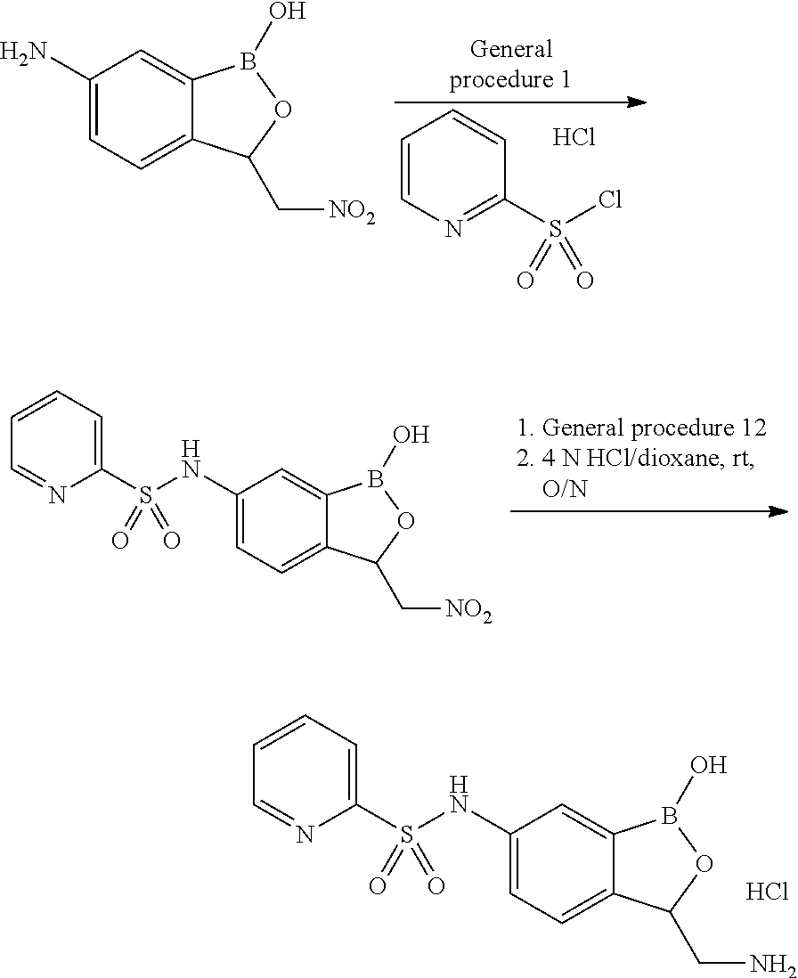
C1=CN=C(S(Cl)(=O)=O)C=C1.Cl.C1(N)=CC=C2C(=C1)B(O)OC2C[NO2].C1(NS(=O)(C2=CC=CC=N2)=O)=CC=C2C(=C1)B(O)OC2C[NO2].C1(NS(=O)(C2=CC=CC=N2)=O)=CC=C2C(=C1)B(O)OC2CN.Cl
